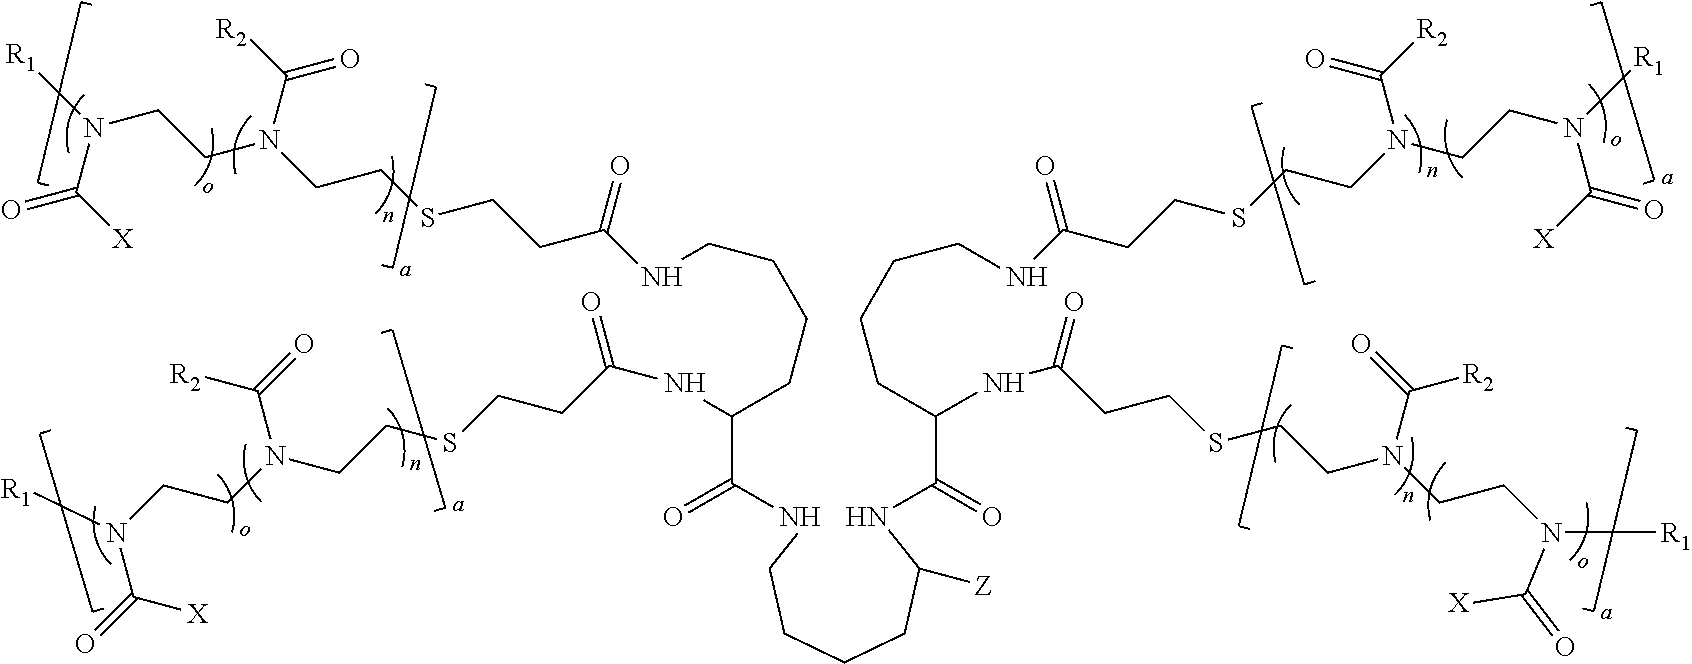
C(C(NCCCCC(NC(C(CCCCNC(CCSCCN(C([R2])=O)CCN([R1])C([X])=O)=O)NC(CCSCCN(CCN([R1])C(=O)[X])C(=O)[R2])=O)=O)[Z])=O)(NC(CCSCCN(CCN([R1])C(=O)[X])C(=O)[R2])=O)CCCCNC(CCSCCN(CCN([R1])C([X])=O)C([R2])=O)=O
